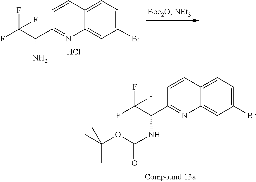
C1(Br)=CC=C2C(=C1)N=C(C(C(F)(F)F)N)C=C2.Cl.C1(Br)=CC=C2C(=C1)N=C(C(C(F)(F)F)NC(=O)OC(C)(C)C)C=C2
